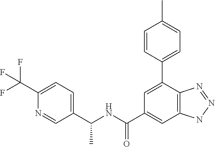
C1(C(NC(C2=CC=C(C(F)(F)F)N=C2)C)=O)=CC2=C(C(C3=CC=C(C)C=C3)=C1)N=NN2
